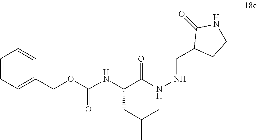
C(C(NNCC1CCNC1=O)=O)(NC(OCC1=CC=CC=C1)=O)CC(C)C
